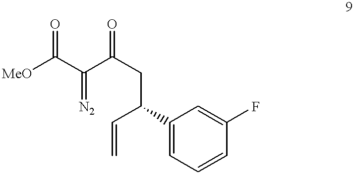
[MeO]C(C(C(CC(C=C)C1=CC=CC(F)=C1)=O)=[N2])=O
